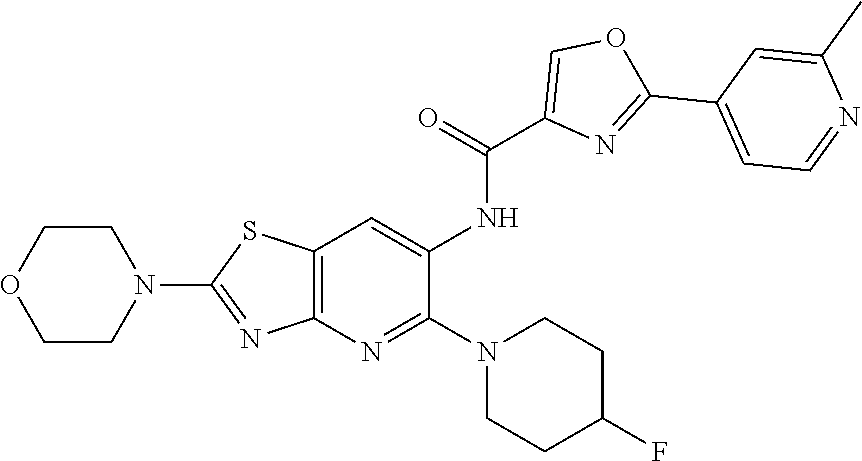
C1COCCN1C1=NC2=C(S1)C=C(NC(=O)C1=COC(C3=CC=NC(C)=C3)=N1)C(N1CCC(F)CC1)=N2
